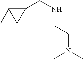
N(CC1C(C)C1)CCN(C)C
